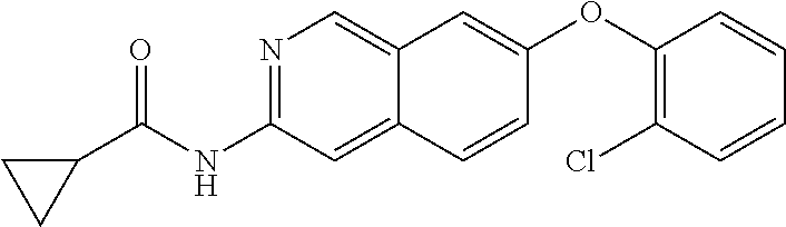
O(C1=CC2=CN=C(NC(=O)C3CC3)C=C2C=C1)C1=C(Cl)C=CC=C1
